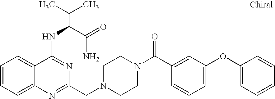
C1=CC=C2C(=C1)C(NC(C(N)=O)C(C)C)=NC(CN1CCN(C(C3=CC(OC4=CC=CC=C4)=CC=C3)=O)CC1)=N2
